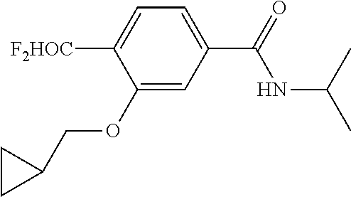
C1(OCC2CC2)=CC(C(=O)NC(C)C)=CC=C1[F2HOC]
